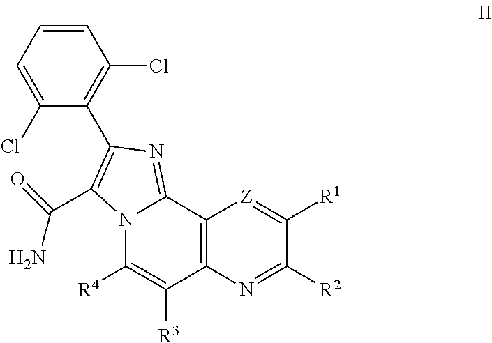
C(C1=C(C2=C(Cl)C=CC=C2Cl)N=C2N1C([R4])=C([R3])C1=C2[Z]=C([R1])C([R2])=N1)(=O)N
